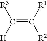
C(=C([R1])[R2])([R3])[H]
